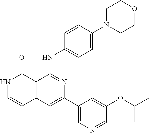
C1=CC(NC2=NC(C3=CN=CC(OC(C)C)=C3)=CC3=C2C(=O)NC=C3)=CC=C1N1CCOCC1
